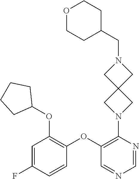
C1=C(F)C=CC(OC2=C(N3CC4(C3)CN(CC3CCOCC3)C4)N=CN=C2)=C1OC1CCCC1
